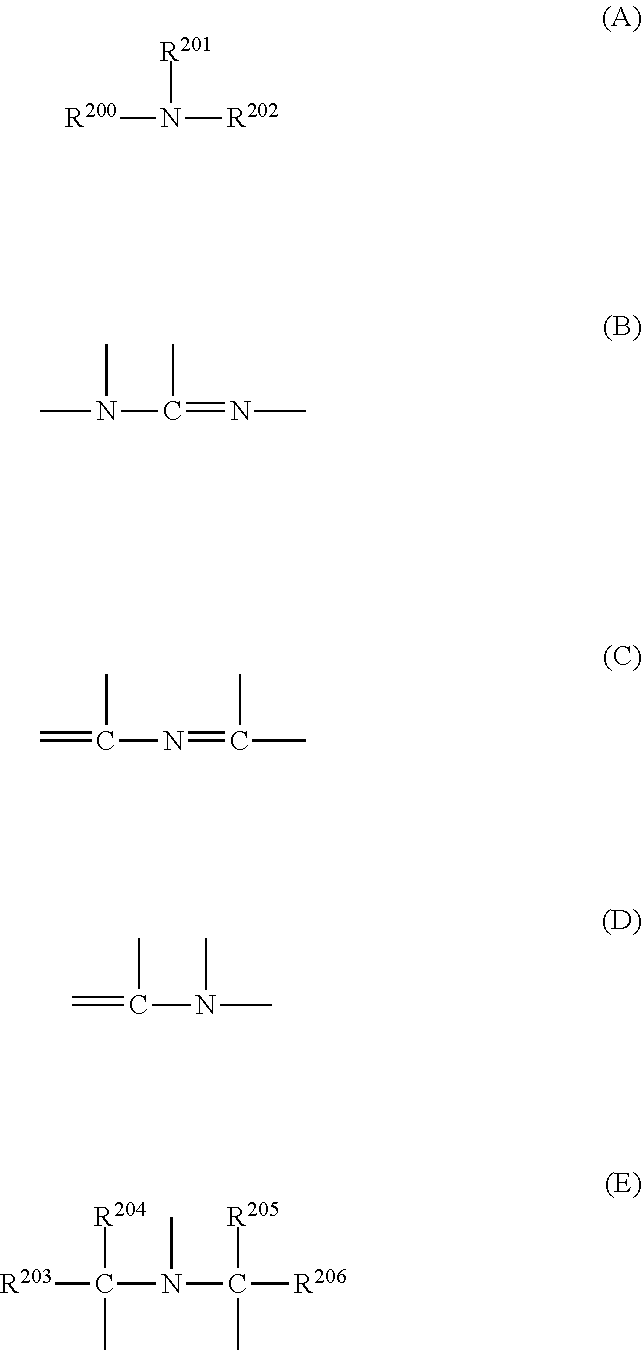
[R200]N([R201])[R202].CN(C)C(C)=NC.C=C(C)N=C(C)C.C=C(C)N(C)C.[R203]C([R204])(N(C)C(C)([R205])[R206])C
